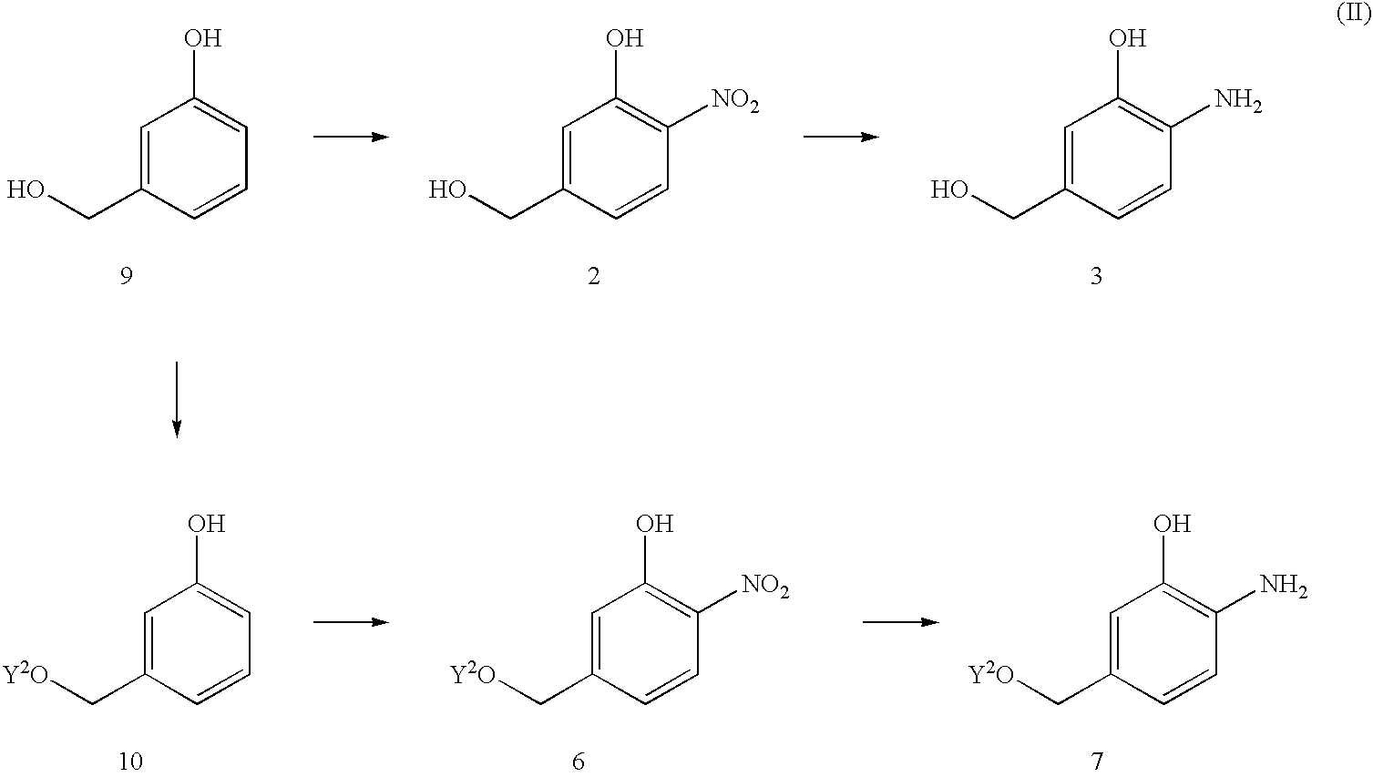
C1=C(CO)C=CC=C1O.C1=C(CO)C=CC([NO2])=C1O.C1=C(CO)C=CC(N)=C1O.C1=C(C[Y2O])C=CC=C1O.C1=C(C[Y2O])C=CC([NO2])=C1O.C1=C(C[Y2O])C=CC(N)=C1O
